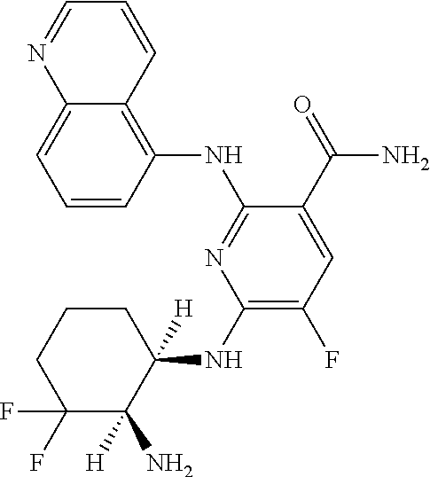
C1=CC(NC2=NC(NC3([H])CCCC(F)(F)C3(N)[H])=C(F)C=C2C(=O)N)=C2C(=C1)N=CC=C2
